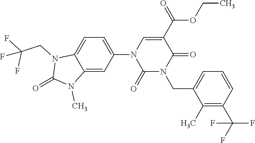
C1(N2C(=O)N(CC3=CC=CC(C(F)(F)F)=C3C)C(=O)C(C(OCC)=O)=C2)=CC=C2C(=C1)N(C)C(=O)N2CC(F)(F)F
